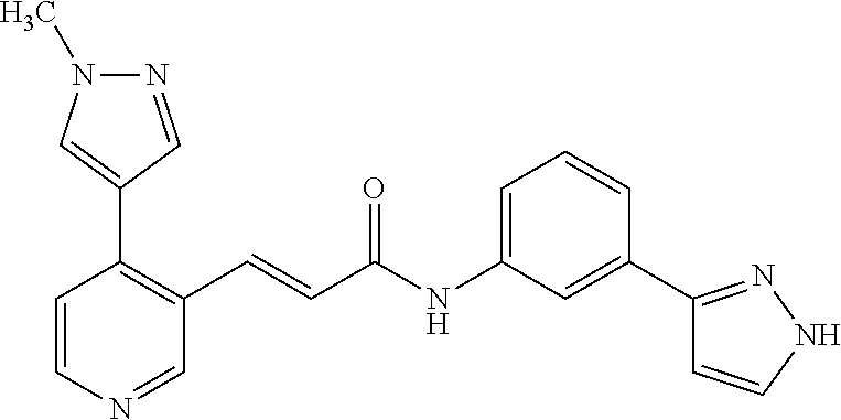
N1=CC(C2=C(C=CC(NC3=CC=CC(C4=NNC=C4)=C3)=O)C=NC=C2)=CN1C
